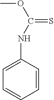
N(C(OC)=S)C1=CC=CC=C1
